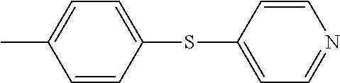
CC1=CC=C(SC2=CC=NC=C2)C=C1
